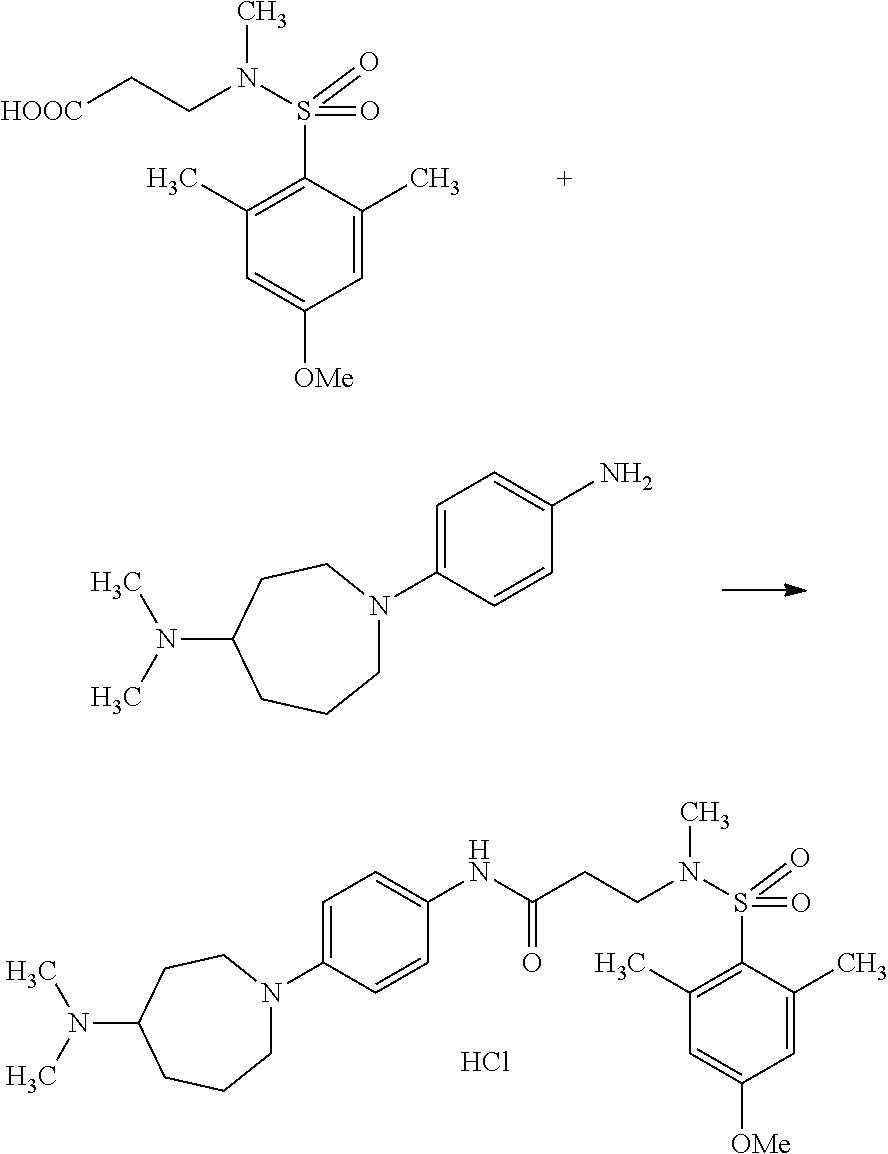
C1=C(C)C(S(=O)(N(C)CC[HOOC])=O)=C(C)C=C1[OMe].C1N(C2=CC=C(N)C=C2)CCC(N(C)C)CC1.C1N(C2=CC=C(NC(CCN(S(C3=C(C)C=C([OMe])C=C3C)(=O)=O)C)=O)C=C2)CCC(N(C)C)CC1.Cl
